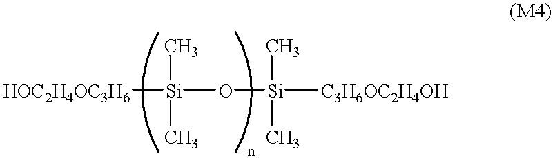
[HOC2H4OC3H6][Si](O[Si]([C3H6OC2H4OH])(C)C)(C)C
